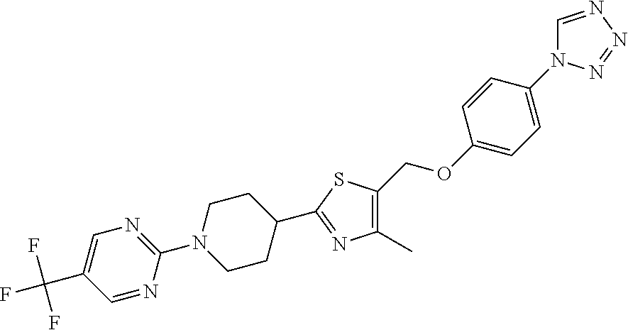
C1(C)=C(COC2=CC=C(N3C=NN=N3)C=C2)SC(C2CCN(C3=NC=C(C(F)(F)F)C=N3)CC2)=N1
